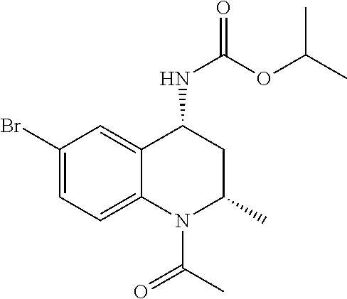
C1(Br)=CC=C2C(=C1)C(NC(=O)OC(C)C)CC(C)N2C(=O)C
